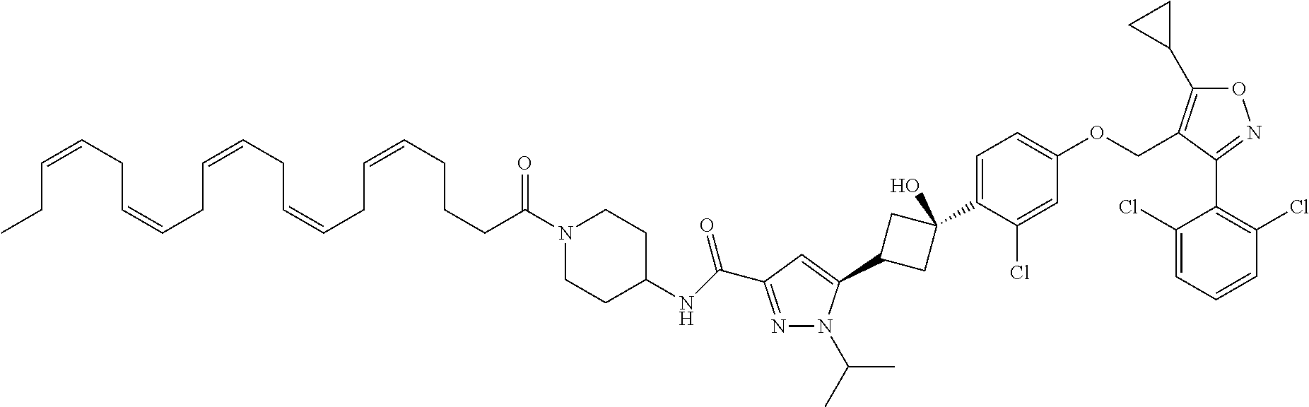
N1=C(C(NC2CCN(C(=O)CCCC=CCC=CCC=CCC=CCC=CCC)CC2)=O)C=C(C2CC(C3=CC=C(OCC4=C(C5CC5)ON=C4C4=C(Cl)C=CC=C4Cl)C=C3Cl)(O)C2)N1C(C)C
